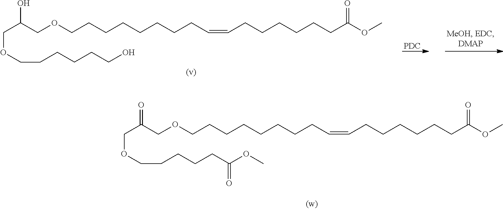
C(C(O)COCCCCCCCCC=CCCCCCCC(OC)=O)OCCCCCCO.[PDC].C(C(=O)COCCCCCCCCC=CCCCCCCC(OC)=O)OCCCCCC(OC)=O
